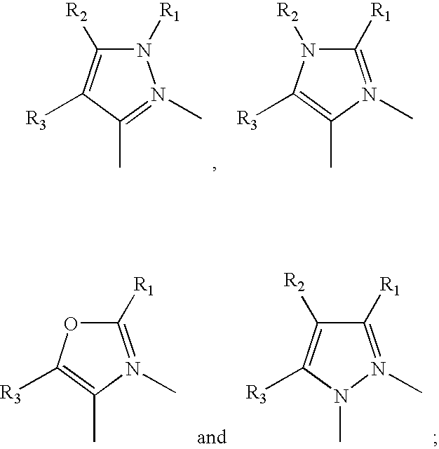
CC1=N(C)N([R1])C([R2])=C1[R3].CC1=C([R3])N([R2])C([R1])=N1C.CC1=C([R3])OC([R1])=N1C.CN1C([R3])=C([R2])C([R1])=N1C
